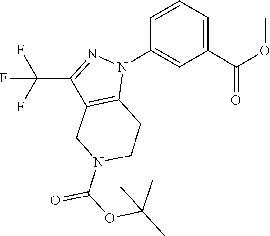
C1(C(OC)=O)=CC=CC(N2N=C(C(F)(F)F)C3=C2CCN(C(OC(C)(C)C)=O)C3)=C1
